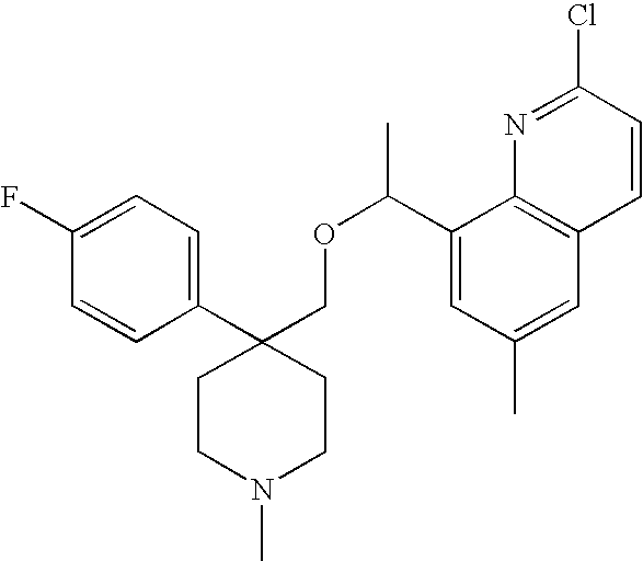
C1(C2(COC(C)C3=CC(C)=CC4=C3N=C(Cl)C=C4)CCN(C)CC2)=CC=C(F)C=C1
